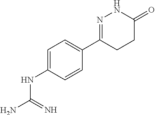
C1=C(NC(N)=N)C=CC(C2=NNC(=O)CC2)=C1
